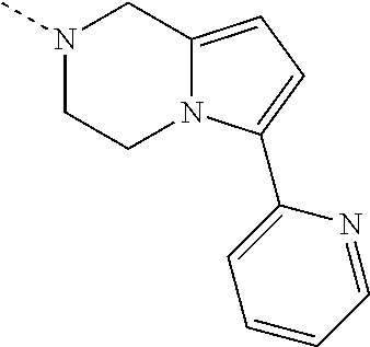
N1(C)CCN2C(=CC=C2C2=CC=CC=N2)C1
